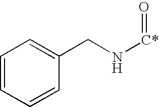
C1=CC=CC(CN[C*]=O)=C1
